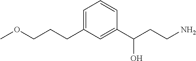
C1(CCCOC)=CC=CC(C(CCN)O)=C1
